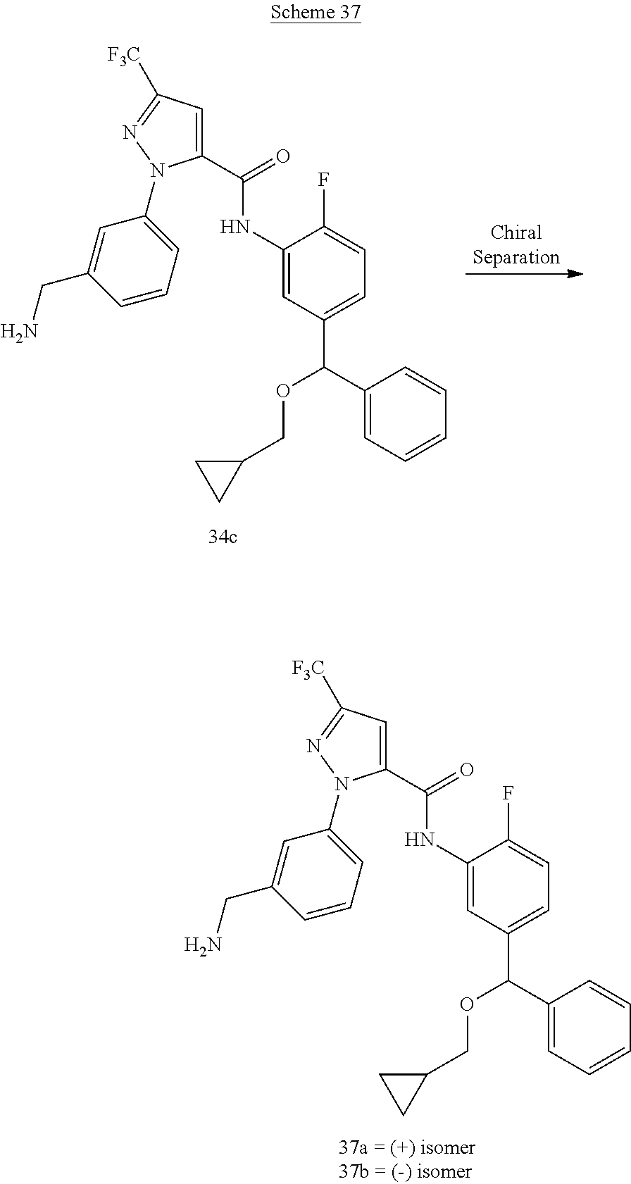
C1(C(NC2=CC(C(C3=CC=CC=C3)OCC3CC3)=CC=C2F)=O)=CC([F3C])=NN1C1=CC=CC(CN)=C1.C1(C(NC2=CC(C(C3=CC=CC=C3)OCC3CC3)=CC=C2F)=O)=CC([F3C])=NN1C1=CC=CC(CN)=C1
